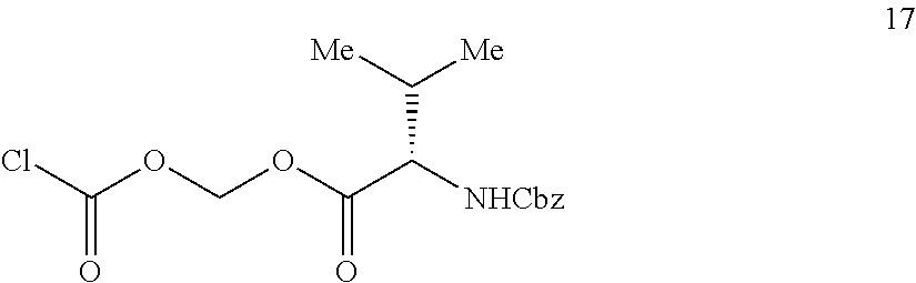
ClC(OCOC(C([NHCbz])C([Me])[Me])=O)=O
